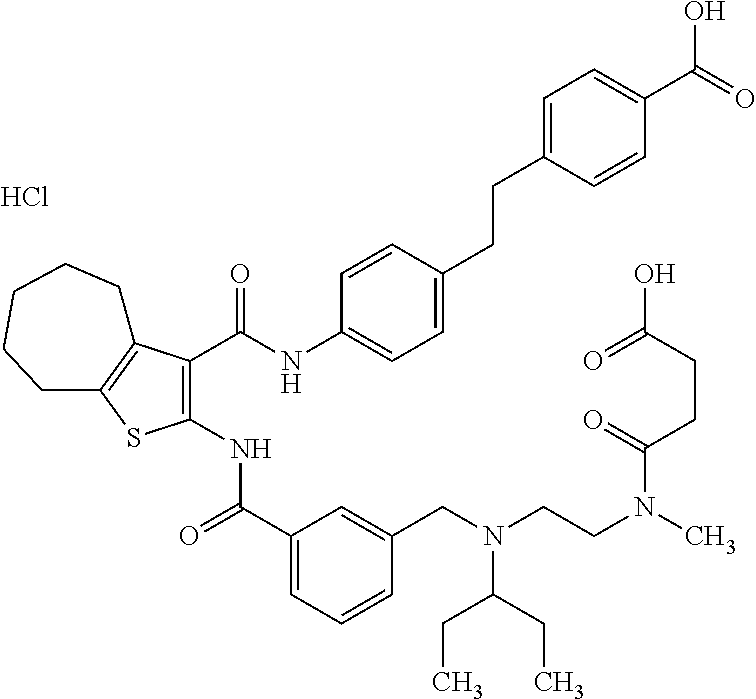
Cl.C1(C(=O)NC2=C(C(NC3=CC=C(CCC4=CC=C(C(O)=O)C=C4)C=C3)=O)C3=C(S2)CCCCC3)=CC=CC(CN(CCN(C)C(CCC(=O)O)=O)C(CC)CC)=C1
